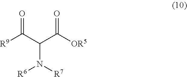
C(N([R7])[R6])(C([OR5])=O)C(=O)[R9]
